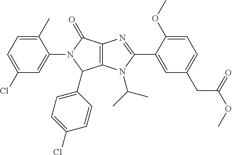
C12=C(N(C(C)C)C(C3=CC(CC(OC)=O)=CC=C3OC)=N1)C(C1=CC=C(Cl)C=C1)N(C1=CC(Cl)=CC=C1C)C2=O
